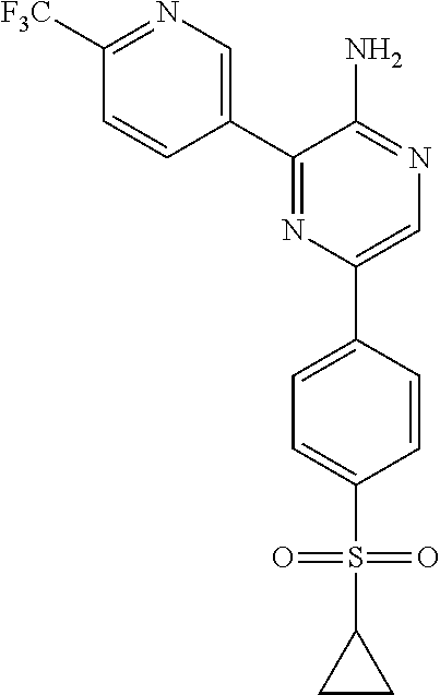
C1([F3C])=NC=C(C2=NC(C3=CC=C(S(=O)(=O)C4CC4)C=C3)=CN=C2N)C=C1
